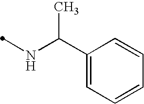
N(C(C1=CC=CC=C1)C)C
